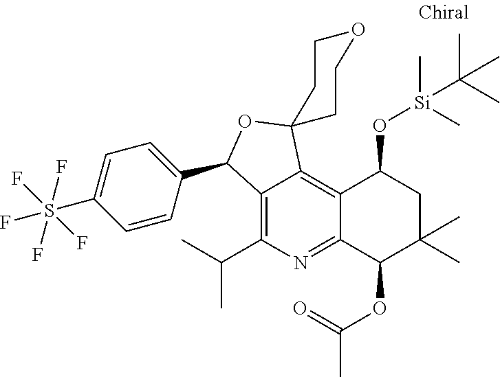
C12=C(C(C)C)N=C3C(=C1C1(OC2C2=CC=C(S(F)(F)(F)(F)F)C=C2)CCOCC1)C(O[Si](C)(C(C)(C)C)C)CC(C)(C)C3OC(=O)C
